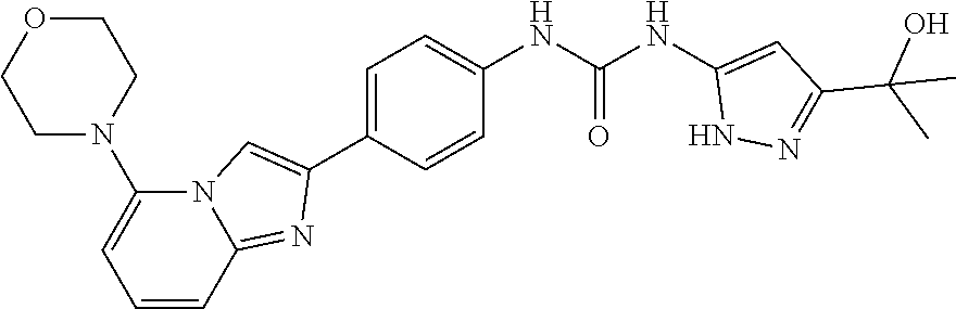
O1CCN(C2=CC=CC3=NC(C4=CC=C(NC(NC5=CC(C(C)(O)C)=NN5)=O)C=C4)=CN32)CC1
